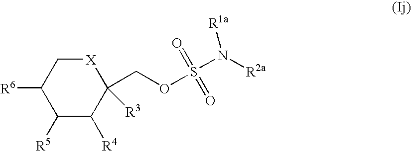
C1([R6])C([R5])C([R4])C(COS(N([R2a])[R1a])(=O)=O)([R3])[X]C1
